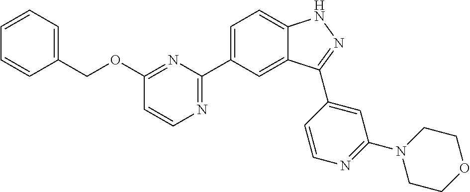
C1=C(C2=NC=CC(OCC3=CC=CC=C3)=N2)C=C2C(=C1)NN=C2C1=CC(N2CCOCC2)=NC=C1
